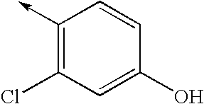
C1(->C)=C(Cl)C=C(O)C=C1
